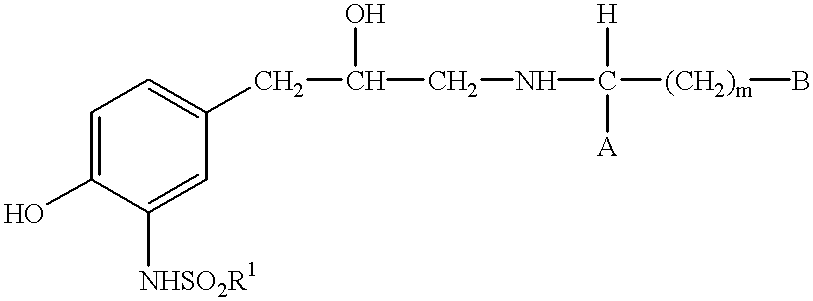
C1=C(O)C([NHSO2R1])=CC(CC(CNC([H])([A])[(CH2)m]B)O)=C1
